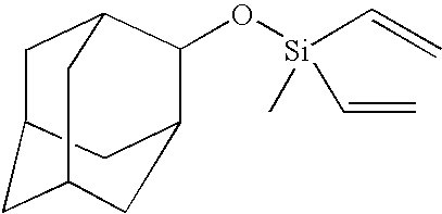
C1C2CC3CC(C(O[Si](C)(C=C)C=C)C1C3)C2
